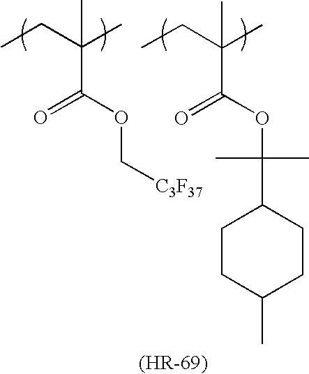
CCC(C)(C(OC[C3F37])=O)C.CCC(C)(C(OC(C1CCC(C)CC1)(C)C)=O)C
